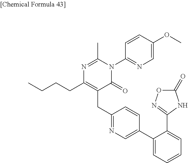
N1=C(C)N(C2=NC=C(OC)C=C2)C(=O)C(CC2=NC=C(C3=CC=CC=C3C3=NOC(=O)N3)C=C2)=C1CCCC
